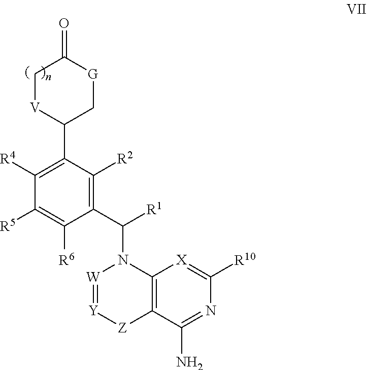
C1([R4])=C(C2C[G]C(=O)C[V]2)C([R2])=C(C(N2[W]=[Y][Z]C3=C2[X]=C([R10])N=C3N)[R1])C([R6])=C1[R5]
